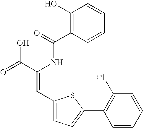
C1(O)=C(C(=O)NC(C(=O)O)=CC2=CC=C(C3=C(Cl)C=CC=C3)S2)C=CC=C1
